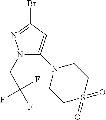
C1(N2CCS(=O)(=O)CC2)=CC(Br)=NN1CC(F)(F)F
